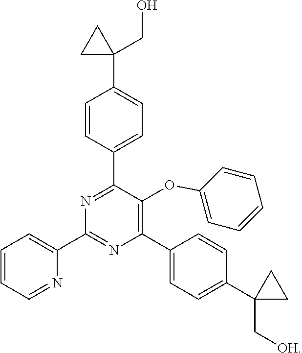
C1=CC=NC(C2=NC(C3=CC=C(C4(C[OH])CC4)C=C3)=C(OC3=CC=CC=C3)C(C3=CC=C(C4(CO)CC4)C=C3)=N2)=C1
